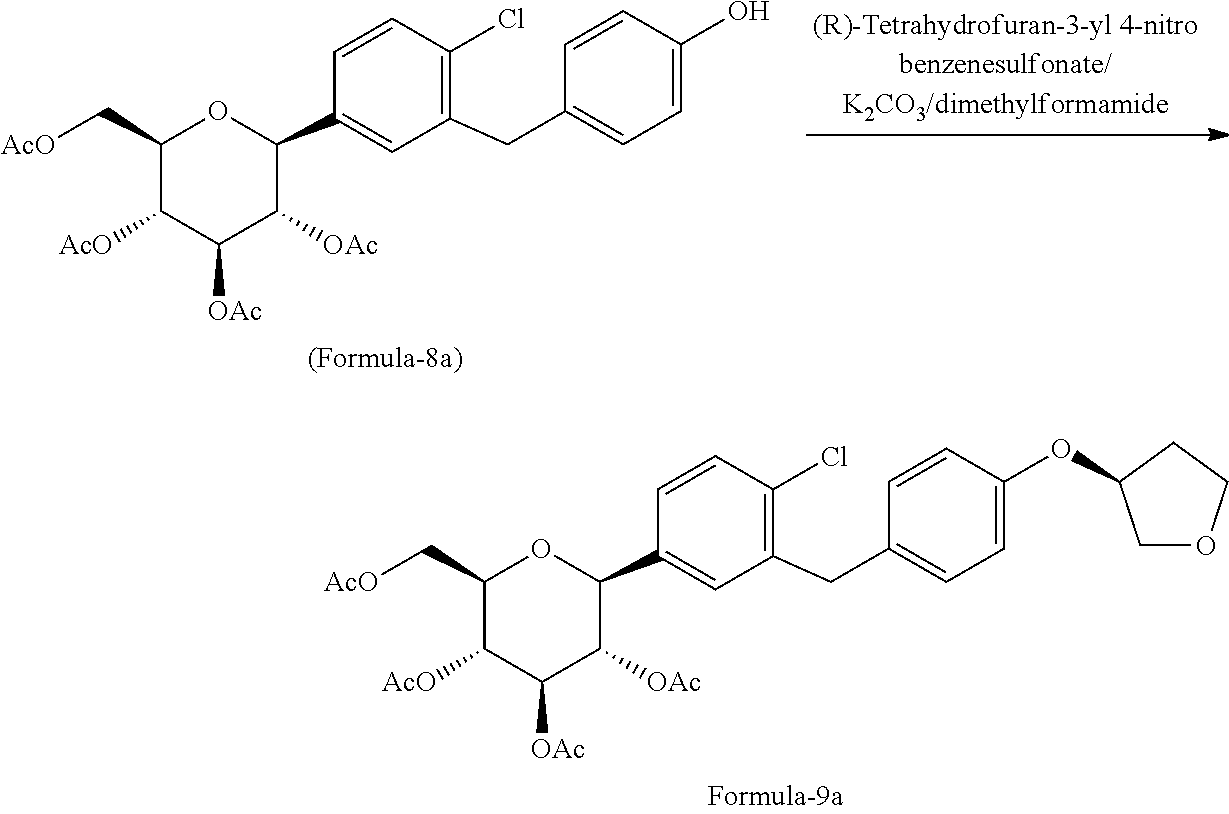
C1([AcO])C([OAc])C([OAc])C(C2=CC(CC3=CC=C(O)C=C3)=C(Cl)C=C2)OC1C[AcO].C1([AcO])C([OAc])C([OAc])C(C2=CC(CC3=CC=C(OC4COCC4)C=C3)=C(Cl)C=C2)OC1C[AcO]
